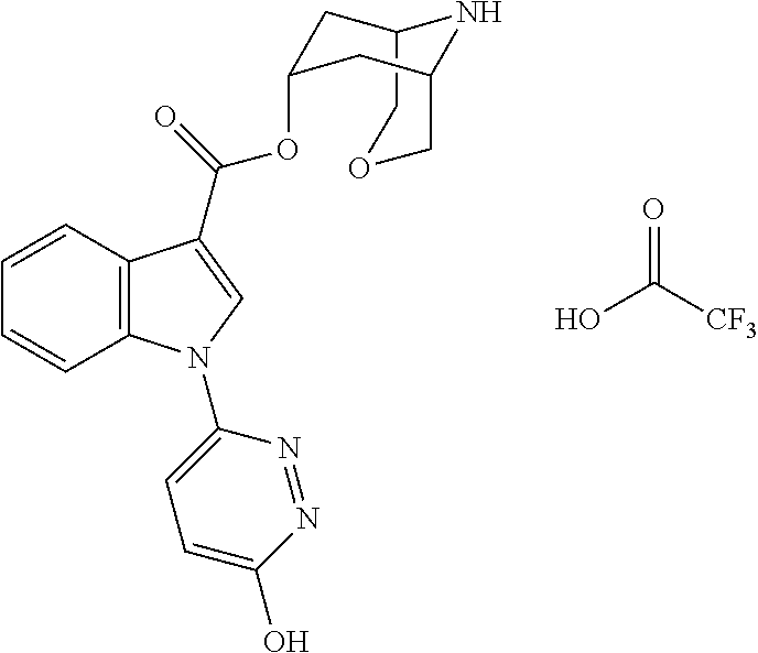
O=C(O)[CF3].C1=CC2=C(C=C1)N(C1=CC=C(O)N=N1)C=C2C(OC1CC2COCC(C1)N2)=O
